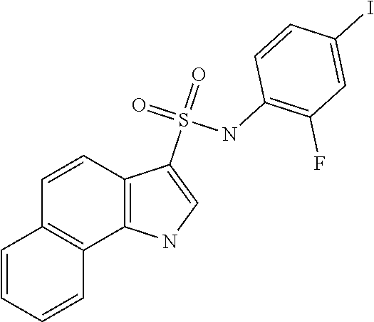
C1=CC2=C(C3=C1C=CC=C3)NC=C2S(=O)(=O)NC1=C(F)C=C(I)C=C1
